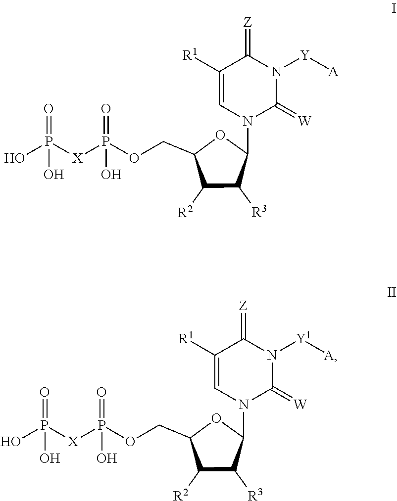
P([X]P(OCC1C([R2])C([R3])C(N2C=C([R1])C(=[Z])N([Y][A])C2=[W])O1)(=O)O)(O)(=O)O.P([X]P(OCC1C([R2])C([R3])C(N2C=C([R1])C(=[Z])N([Y1][A])C2=[W])O1)(=O)O)(O)(=O)O
